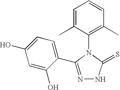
C1(N2C(=S)NN=C2C2=CC=C(O)C=C2O)=C(C)C=CC=C1C
